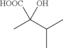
CC(C(C)C)(O)[HOOC]
